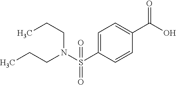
C1=C(S(N(CCC)CCC)(=O)=O)C=CC(C(O)=O)=C1
